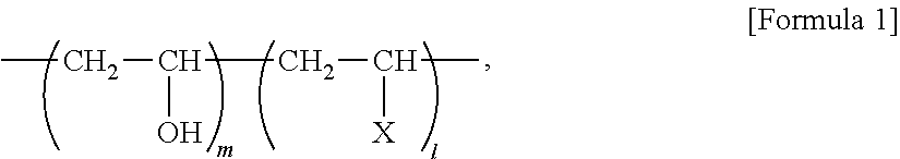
CCC(O)CC([X])C
